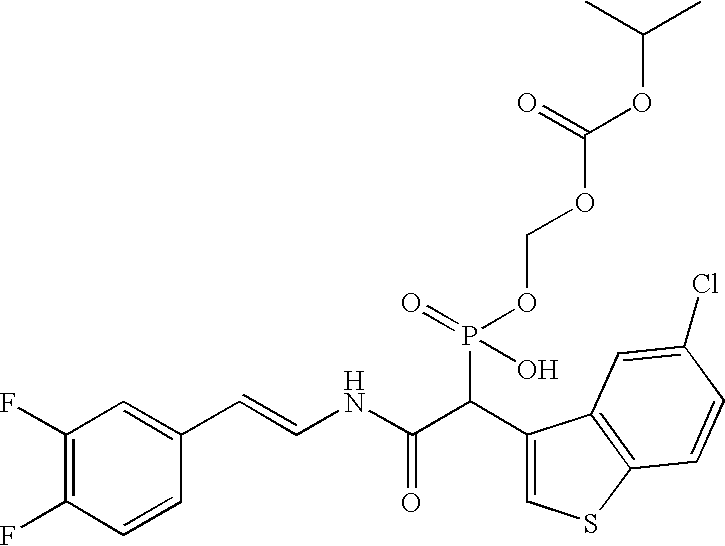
C1(F)=C(F)C=CC(C=CNC(C(C2=CSC3=C2C=C(Cl)C=C3)P(OCOC(OC(C)C)=O)(O)=O)=O)=C1
